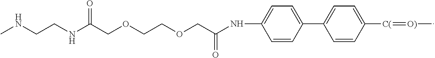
CNCCNC(COCCOCC(NC1=CC=C(C2=CC=C([C(]=[O)]C)C=C2)C=C1)=O)=O
